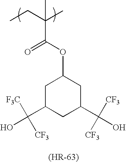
C(OC1CC(C(O)([CF3])[CF3])CC(C(O)([CF3])[CF3])C1)(=O)C(CC)(C)C
